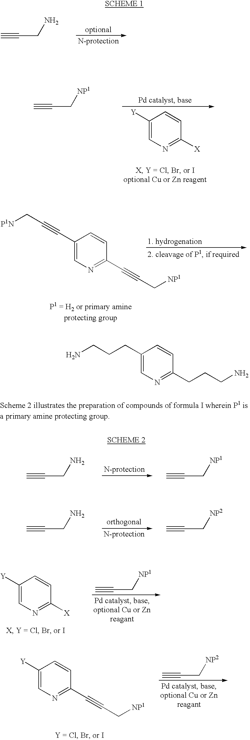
C#CCN.C#CC[NP1].C1([Y])=CN=C([X])C=C1.C1(C#CC[P1N])=CN=C(C#CC[NP1])C=C1.C#CCN.C#CC[NP2].C1([Y])=CN=C([X])C=C1.C#CC[NP1].C#CCN.C#CC[NP1].C1([Y])=CN=C(C#CC[NP1])C=C1.C#CC[NP2].C1(CCCN)=CN=C(CCCN)C=C1
